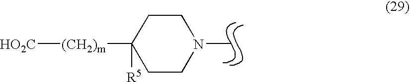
CN1CCC([(CH2)m][HO2C])([R5])CC1
